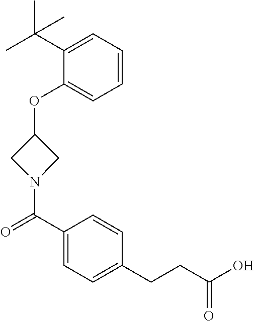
C1(OC2CN(C(=O)C3=CC=C(CCC(O)=O)C=C3)C2)=CC=CC=C1C(C)(C)C
